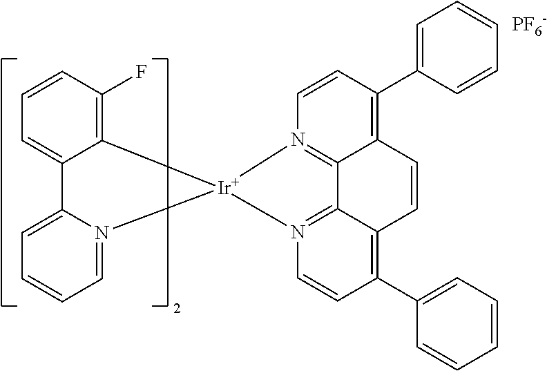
C12=C(F)C=CC=C1C1=CC=CC=N1[Ir]21N2=C3C(=C(C4=CC=CC=C4)C=C2)C=CC2=C(C4=CC=CC=C4)C=CN1=C32.[PF6-]
